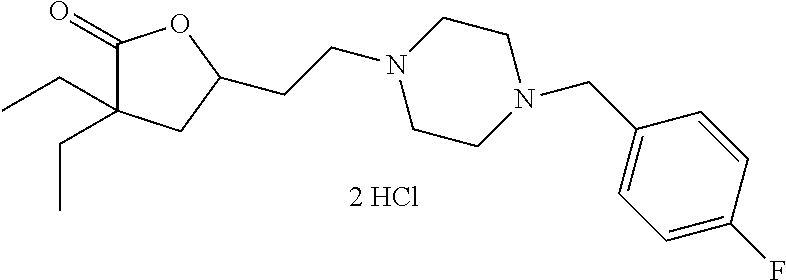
C1(=O)C(CC)(CC)CC(CCN2CCN(CC3=CC=C(F)C=C3)CC2)O1.[2 HCl]
